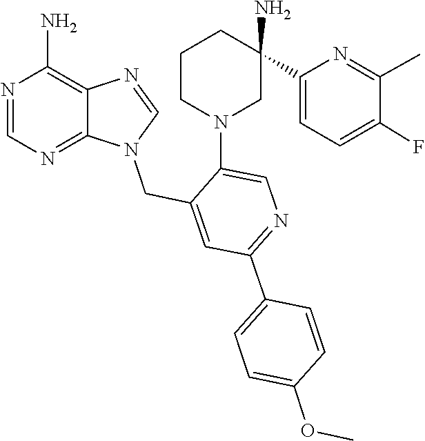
N1(CC2=CC(C3=CC=C(OC)C=C3)=NC=C2N2CC(C3=CC=C(F)C(C)=N3)(N)CCC2)C=NC2=C(N)N=CN=C12
